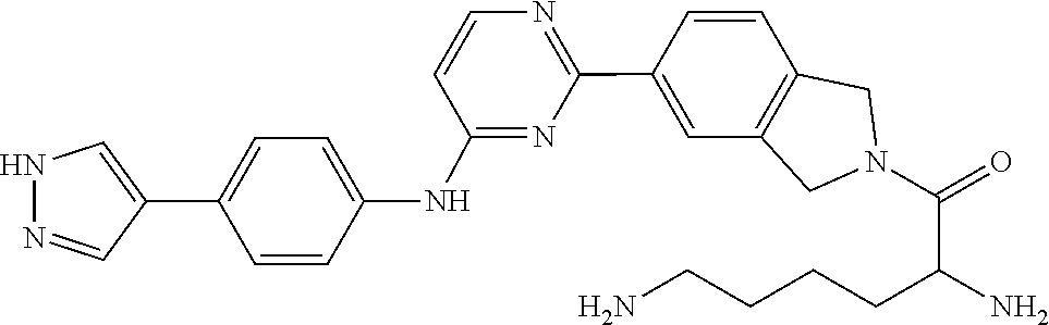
O=C(N1CC2=C(C=CC(C3=NC=CC(NC4=CC=C(C5=CNN=C5)C=C4)=N3)=C2)C1)C(N)CCCCN
